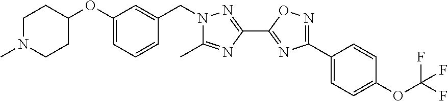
C1N(C)CCC(OC2=CC=CC(CN3C(C)=NC(C4=NC(C5=CC=C(OC(F)(F)F)C=C5)=NO4)=N3)=C2)C1
